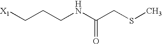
[X1]CCCNC(CSC)=O
